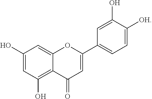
C12=C(O)C=C(O)C=C1OC(C1=CC=C([OH])C(O)=C1)=CC2=O
